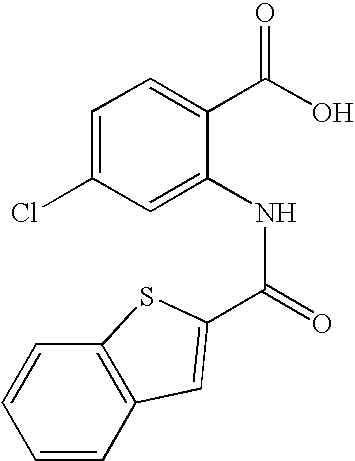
C1=CC2=C(C=C1)SC(C(=O)NC1=CC(Cl)=CC=C1C(O)=O)=C2
